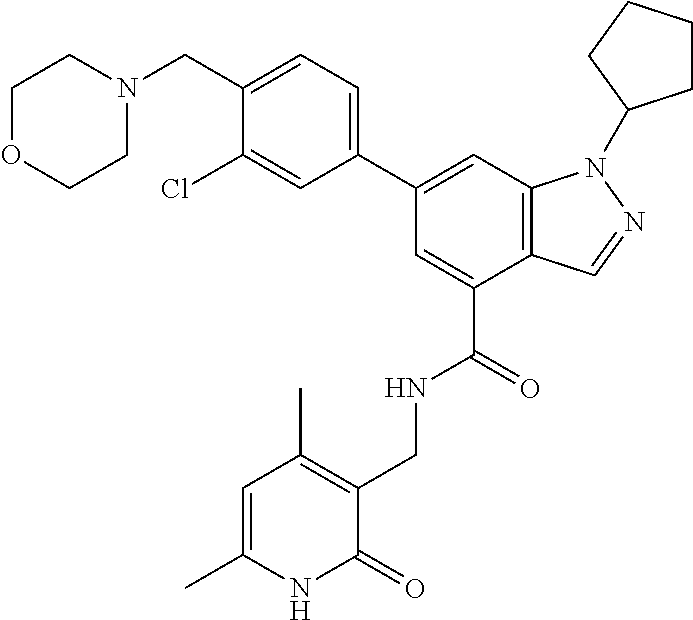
C12=C(C=C(C3=CC=C(CN4CCOCC4)C(Cl)=C3)C=C1C(=O)NCC1=C(C)C=C(C)NC1=O)N(C1CCCC1)N=C2
